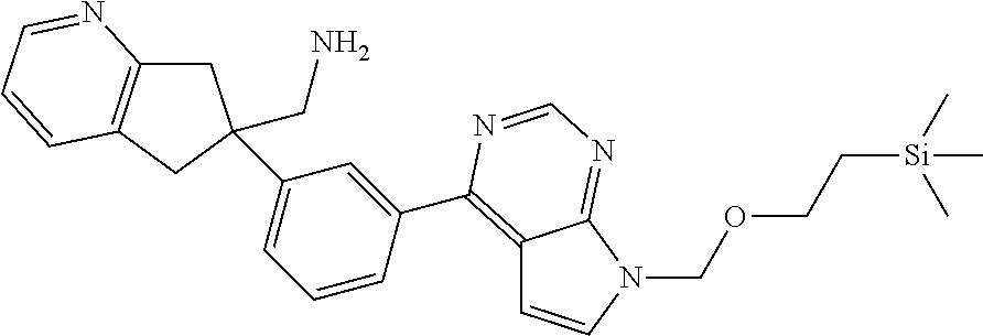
C(N)C1(C2=CC=CC(C3=C4C=CN(COCC[Si](C)(C)C)C4=NC=N3)=C2)CC2=C(C1)C=CC=N2
